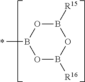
O1B([R16])OB([R15])OB1C
